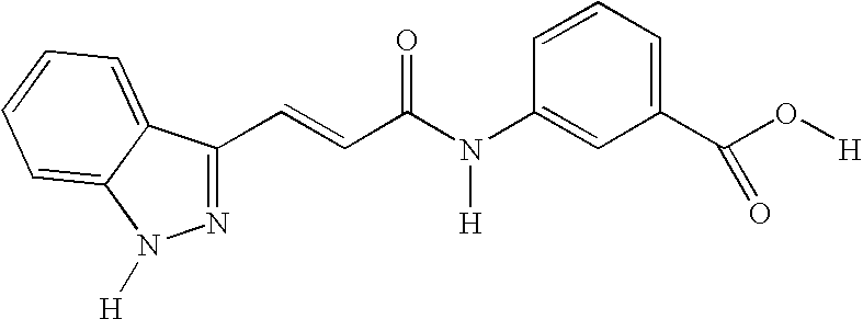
N1=C(C=CC(N(C2=CC(C(O[H])=O)=CC=C2)[H])=O)C2=CC=CC=C2N1[H]
